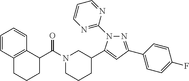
C1(C(N2CCCC(C3=CC(C4=CC=C(F)C=C4)=NN3C3=NC=CC=N3)C2)=O)C2=C(CCC1)C=CC=C2
